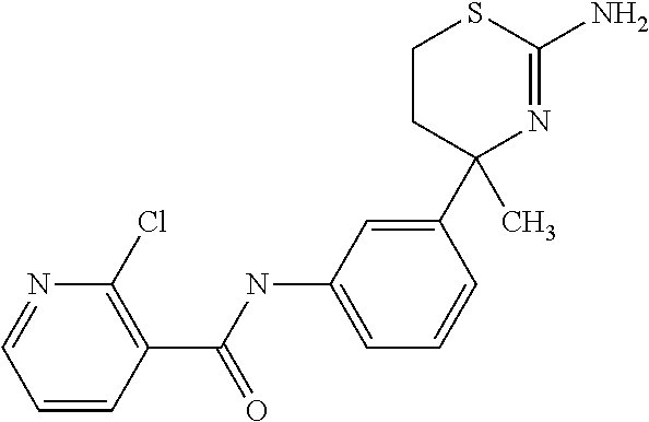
N1=CC=CC(C(NC2=CC=CC(C3(C)N=C(N)SCC3)=C2)=O)=C1Cl
